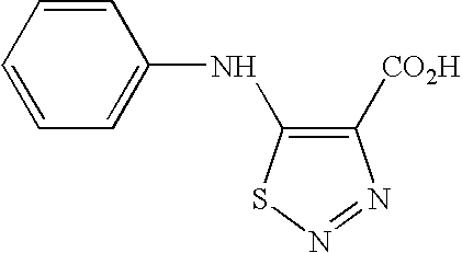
C1=CC=C(NC2=C([CO2H])N=NS2)C=C1
